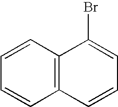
C1=CC=CC2=C1C(Br)=CC=C2
